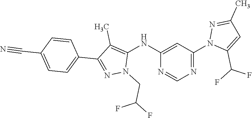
C1(NC2=C(C)C(C3=CC=C(C#N)C=C3)=NN2CC(F)F)=CC(N2C(C(F)F)=CC(C)=N2)=NC=N1
